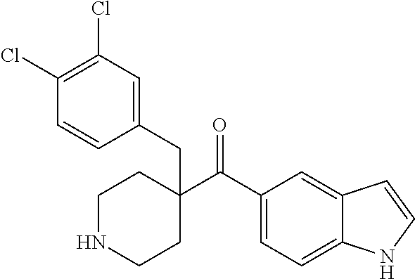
C(=O)(C1(CC2=CC(Cl)=C(Cl)C=C2)CCNCC1)C1=CC=C2C(=C1)C=CN2
